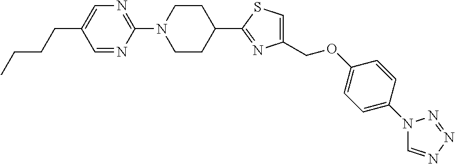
C1=C(CCCC)C=NC(N2CCC(C3=NC(COC4=CC=C(N5C=NN=N5)C=C4)=CS3)CC2)=N1
